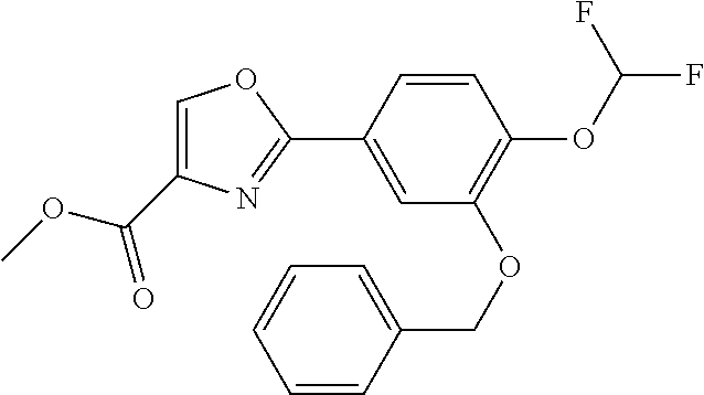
C1=C(C(OC)=O)N=C(C2=CC(OCC3=CC=CC=C3)=C(OC(F)F)C=C2)O1
